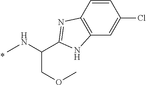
C1=CC2=C(C=C1Cl)NC(C(NC)COC)=N2
